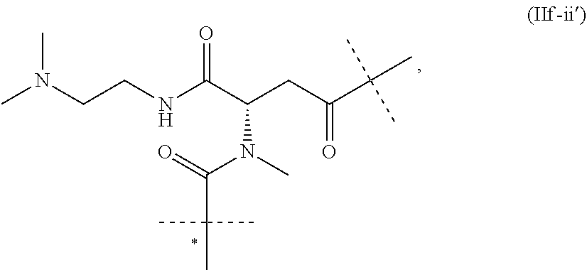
O=C(C(CC(C(C)(C)C)=O)N(C)C(=O)C(C)(C)C)NCCN(C)C
